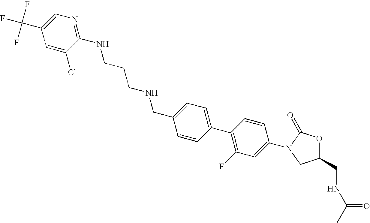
N1(C2=CC(F)=C(C3=CC=C(CNCCCNC4=NC=C(C(F)(F)F)C=C4Cl)C=C3)C=C2)CC(CNC(C)=O)OC1=O
